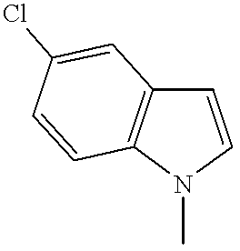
C1=CN(C)C2=C1C=C(Cl)C=C2
